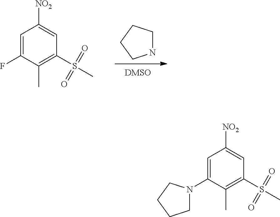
C1=C(F)C(C)=C(S(=O)(=O)C)C=C1[NO2].C1NCCC1.C1=C(N2CCCC2)C(C)=C(S(=O)(=O)C)C=C1[NO2]
